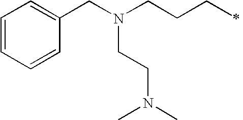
C1(CN(CCCC)CCN(C)C)=CC=CC=C1
